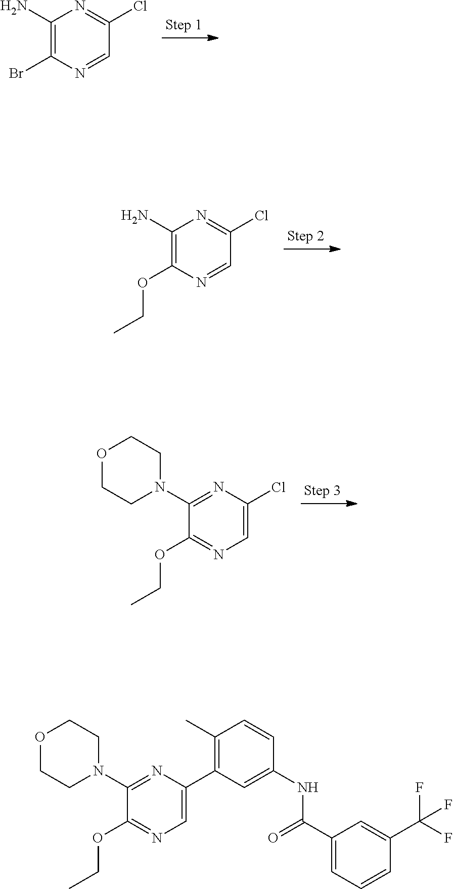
C1(N)=C(Br)N=CC(Cl)=N1.C1(N)=C(OCC)N=CC(Cl)=N1.C1(N2CCOCC2)=NC(Cl)=CN=C1OCC.C1(N2CCOCC2)=NC(C2=C(C)C=CC(NC(C3=CC=CC(C(F)(F)F)=C3)=O)=C2)=CN=C1OCC
